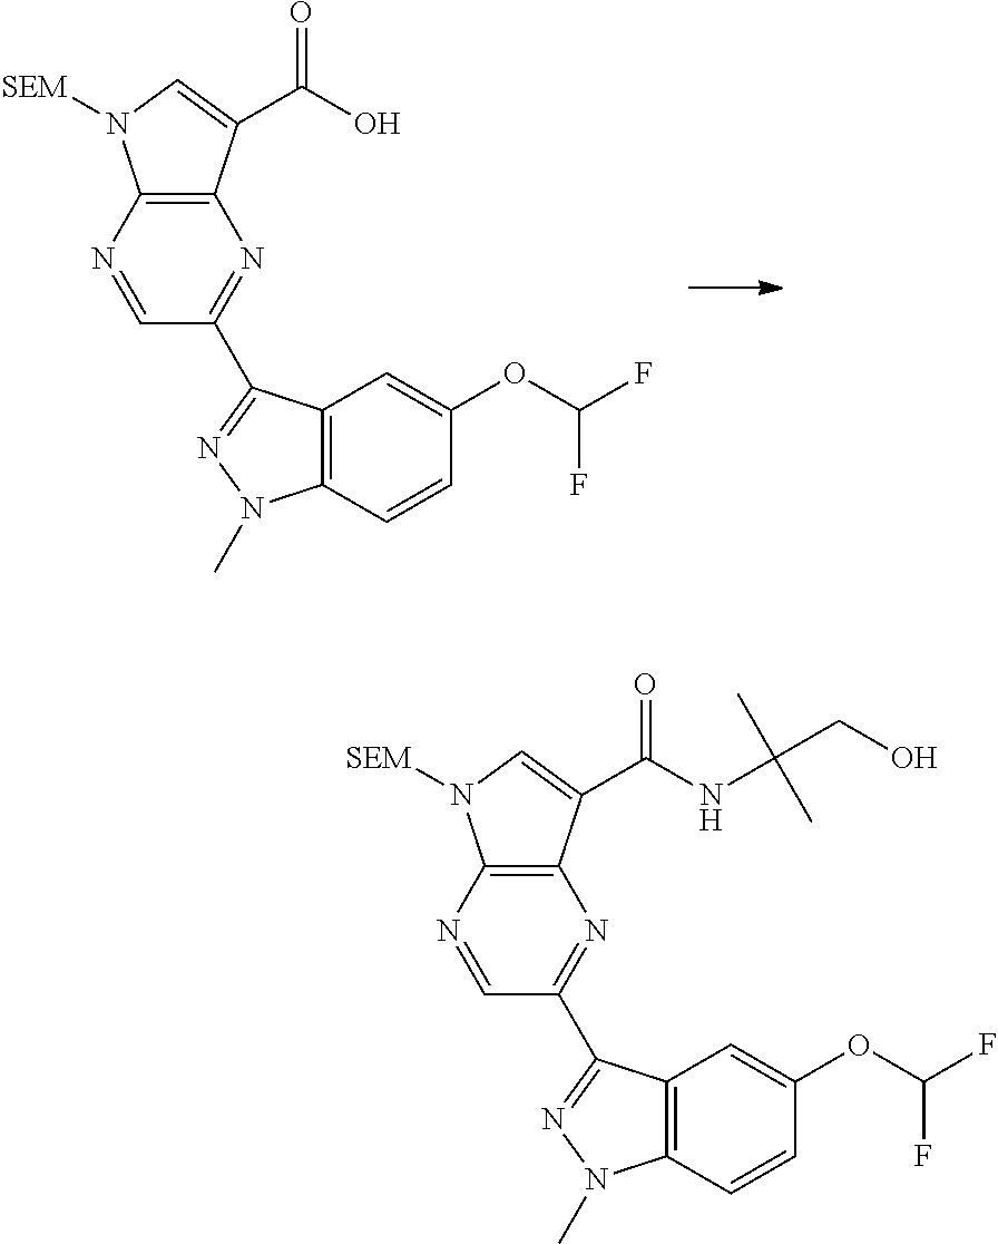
C1=NC2=C(N=C1C1=NN(C)C3=C1C=C(OC(F)F)C=C3)C(C(NC(C)(C)CO)=O)=CN2[SEM].C1=NC2=C(N=C1C1=NN(C)C3=C1C=C(OC(F)F)C=C3)C(C(O)=O)=CN2[SEM]
